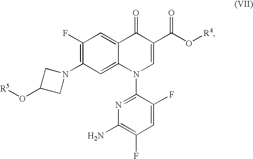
C1(F)=C(N2CC(O[R5])C2)C=C2C(=C1)C(=O)C(C(O[R4])=O)=CN2C1=NC(N)=C(F)C=C1F
